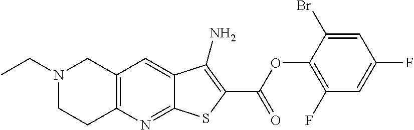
N1(CC)CCC2=C(C1)C=C1C(=N2)SC(C(OC2=C(F)C=C(F)C=C2Br)=O)=C1N
